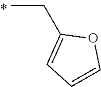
C1(CC)=CC=CO1
